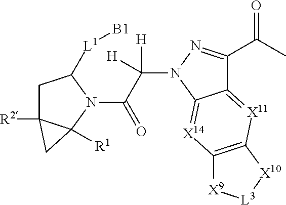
C1C2([R2])C([R1])(N(C(C([H])([H])N3N=C(C(C)=O)C4=[X11]C5=C([X14]=C43)[X9][L3][X10]5)=O)C1[L1][B1])C2
